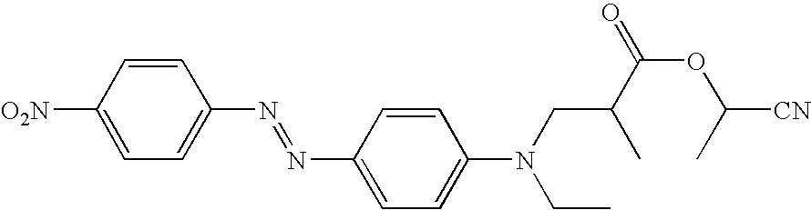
[O2N]C1=CC=C(N=NC2=CC=C(N(CC)CC(C)C(OC(C)[CN])=O)C=C2)C=C1
